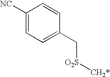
C1([NC])=CC=C(C[O2S][CH2*])C=C1
